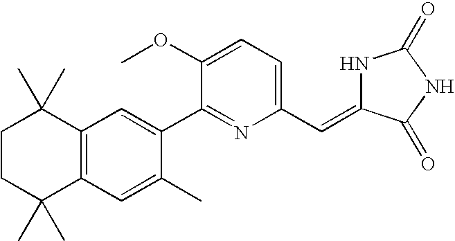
C1CC(C)(C)C2=C(C1(C)C)C=C(C1=NC(C=C3NC(=O)NC3=O)=CC=C1OC)C(C)=C2
